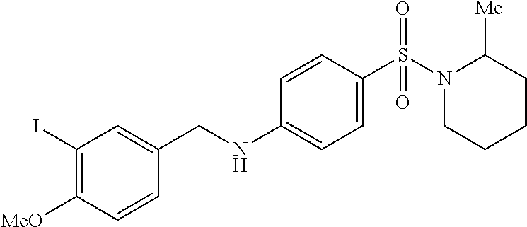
C1(I)=C([MeO])C=CC(CNC2=CC=C(S(=O)(=O)N3CCCCC3[Me])C=C2)=C1
